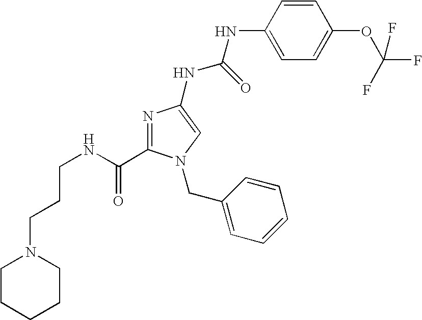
C(NC(=O)C1=NC(NC(NC2=CC=C(OC(F)(F)F)C=C2)=O)=CN1CC1=CC=CC=C1)CCN1CCCCC1
